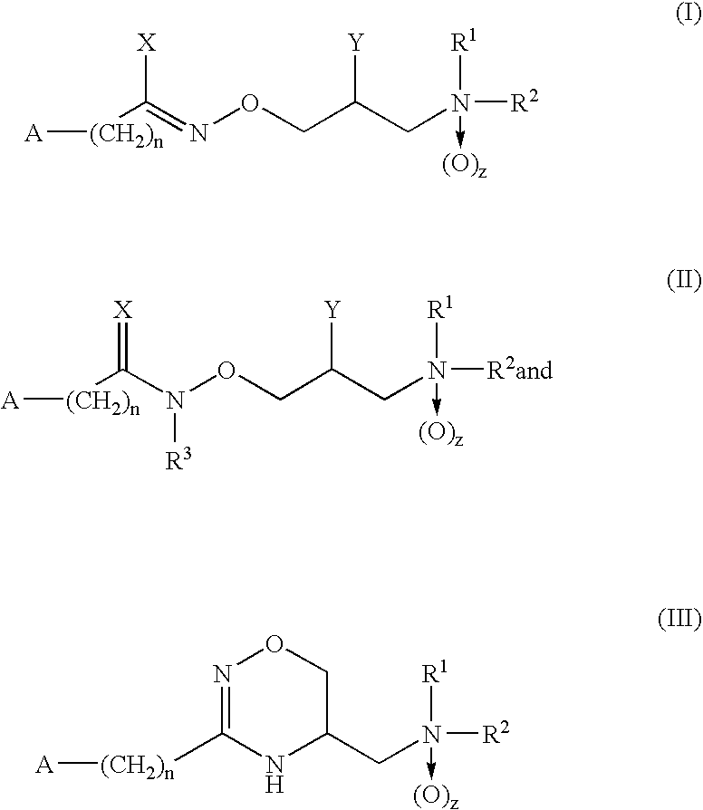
[(CH2)n](C(=NOCC(CN([R2])([R1])->[(O)z])[Y])[X])[A].[(CH2)n](C(N(OCC(CN([R2and])([R1])->[(O)z])[Y])[R3])=[X])[A].[(CH2)n](C1=NOCC(CN([R1])(->[(O)z])[R2])N1)[A]
